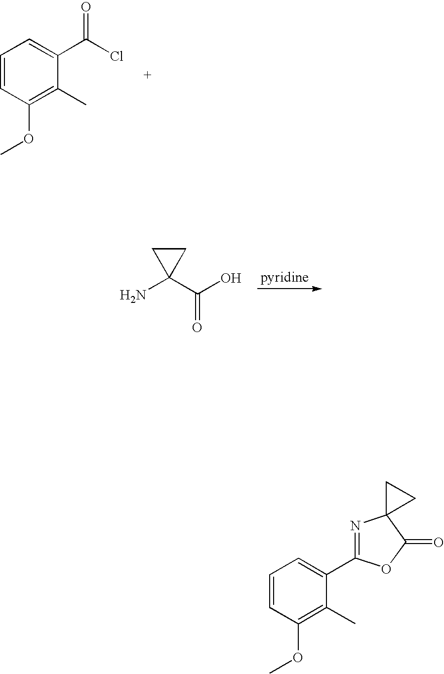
COC1=C(C)C(C(Cl)=O)=CC=C1.NC1(C(O)=O)CC1.COC1=C(C)C(C2=NC3(C(=O)O2)CC3)=CC=C1
